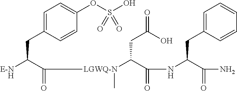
C1=C(CC([E-NH])C(=O)[LGWQ-N](C(C(NC(C(=O)N)CC2=CC=CC=C2)=O)CC(O)=O)C)C=CC(OS(O)(=O)=O)=C1
